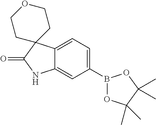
C12=CC=C(B3OC(C)(C)C(C)(C)O3)C=C1NC(=O)C21CCOCC1
